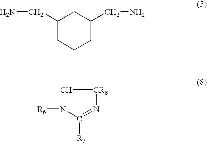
C1(CN)CCCC(CN)C1.C1=[CR8]N=C([R7])N1[R6]
